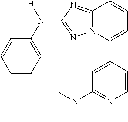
C1=CC=C(N([H])C2=NN3C(=N2)C=CC=C3C2=CC(N(C)C)=NC=C2)C=C1
